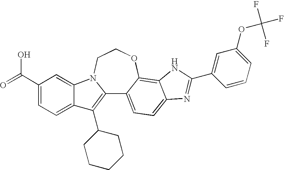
C12=C(C3CCCCC3)C3=CC=C(C(=O)O)C=C3N1CCOC1=C3C(=CC=C21)N=C(C1=CC(OC(F)(F)F)=CC=C1)N3
